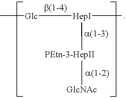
C[Glc][HepI](C)[PEtn-3-HepII][GlcNAc]
